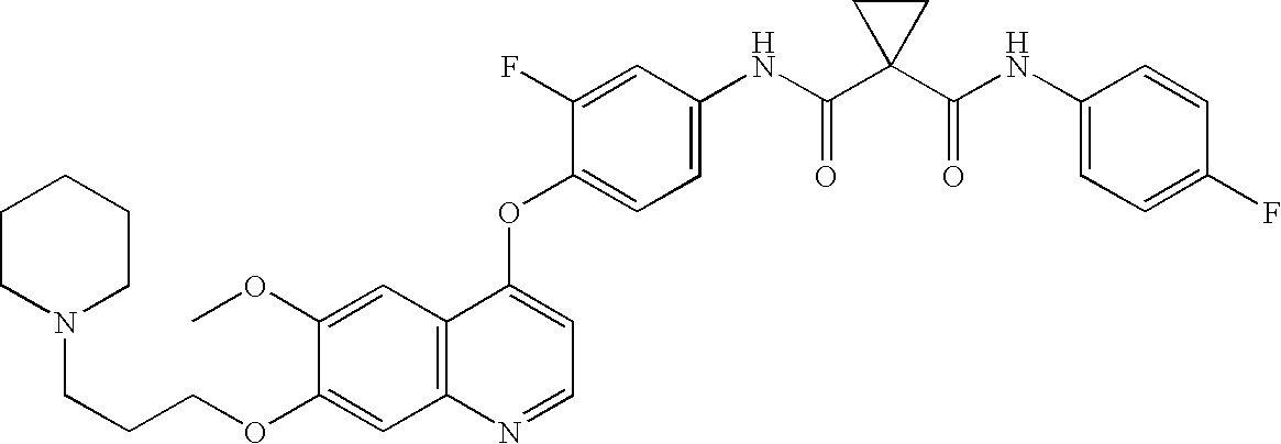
C12=C(C=C(OC)C(OCCCN3CCCCC3)=C1)C(OC1=CC=C(NC(C3(C(NC4=CC=C(F)C=C4)=O)CC3)=O)C=C1F)=CC=N2
